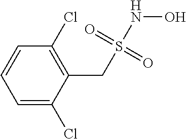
C1=C(Cl)C(CS(NO)(=O)=O)=C(Cl)C=C1
